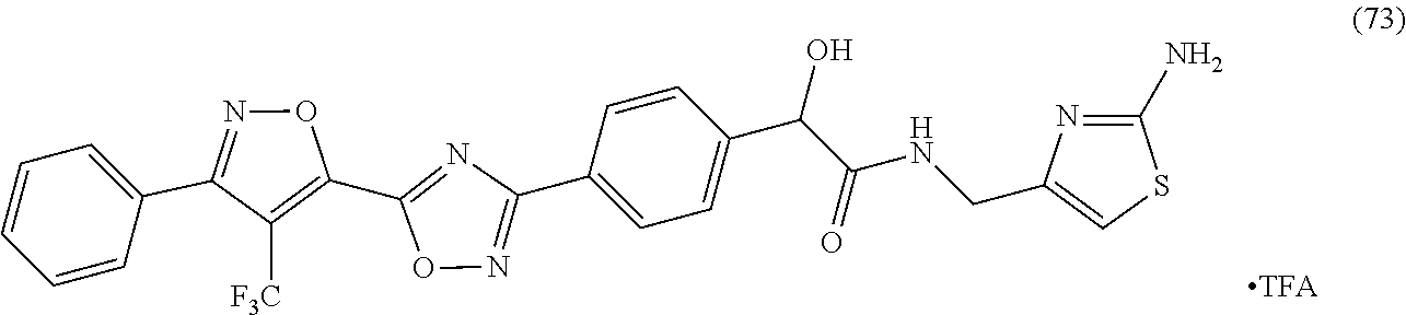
C1=CC=CC(C2=NOC(C3=NC(C4=CC=C(C(C(NCC5=CSC(N)=N5)=O)O)C=C4)=NO3)=C2[F3C])=C1
